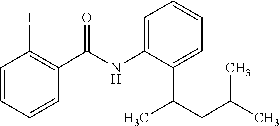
C1=CC=CC(C(NC2=CC=CC=C2C(CC(C)C)C)=O)=C1I
